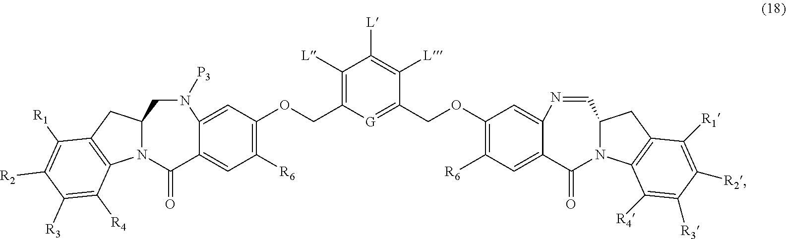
C1(COC2=C([R6])C=C3C(=C2)N=CC2N(C3=O)C3=C(C2)C([R1])=C([R2])C([R3])=C3[R4])=[G]C(COC2=C([R6])C=C3C(=C2)N([P3])CC2N(C3=O)C3=C(C2)C([R1])=C([R2])C([R3])=C3[R4])=C([L])C([L])=C1[L]
